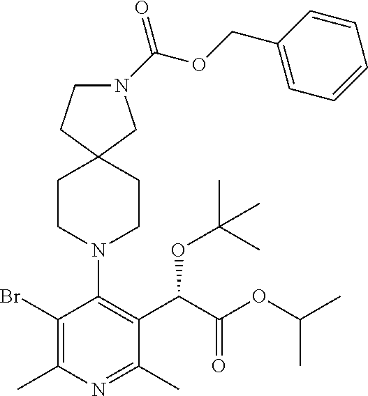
BrC1=C(C)N=C(C)C(C(OC(C)(C)C)C(=O)OC(C)C)=C1N1CCC2(CC1)CN(C(OCC1=CC=CC=C1)=O)CC2
